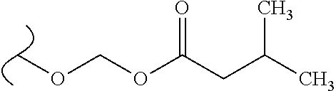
COCOC(=O)CC(C)C
